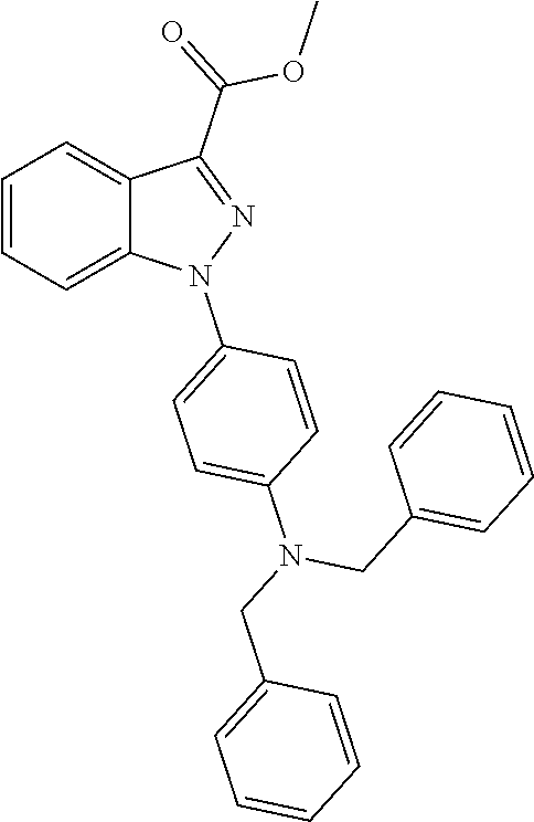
C1=CC=C2C(=C1)C(C(=O)OC)=NN2C1=CC=C(N(CC2=CC=CC=C2)CC2=CC=CC=C2)C=C1
